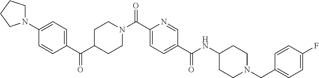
N(C(C1=CC=C(C(=O)N2CCC(C(C3=CC=C(N4CCCC4)C=C3)=O)CC2)N=C1)=O)C1CCN(CC2=CC=C(F)C=C2)CC1
